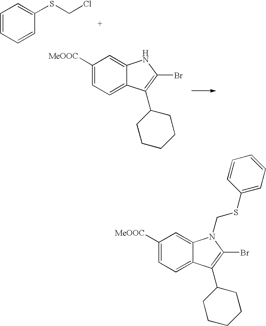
C1=CC=CC(SCCl)=C1.C1([MeOOC])=CC=C2C(=C1)NC(Br)=C2C1CCCCC1.C1([MeOOC])=CC=C2C(=C1)N(CSC1=CC=CC=C1)C(Br)=C2C1CCCCC1
